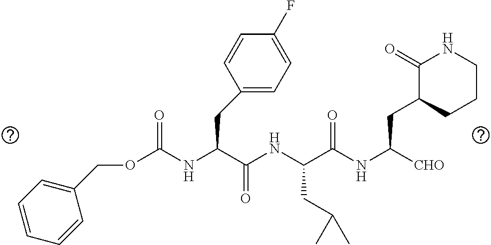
O(C(NC(C(NC(C(NC([CHO])CC1CCCNC1=O)=O)CC(C)C)=O)CC1=CC=C(F)C=C1)=O)CC1=CC=CC=C1
